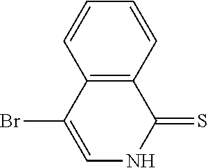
C12=C(C=CC=C1)C(=S)NC=C2Br
